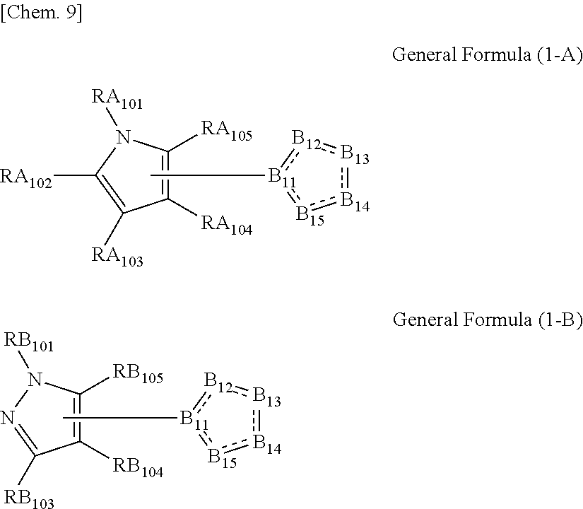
N1([RA101])C([RA102])=C([RA103])C([RA104])=C1[RA105].C[B11]1:[B15]:[B14]:[B13]:[B12]:1.N1([RB101])N=C([RB103])C([RB104])=C1[RB105].C[B11]1:[B15]:[B14]:[B13]:[B12]:1
